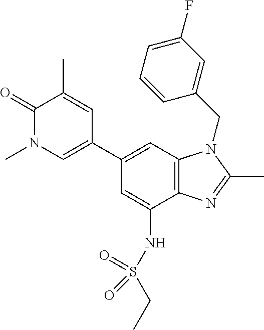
C1=C(NS(CC)(=O)=O)C2=C(C=C1C1=CN(C)C(=O)C(C)=C1)N(CC1=CC(F)=CC=C1)C(C)=N2
